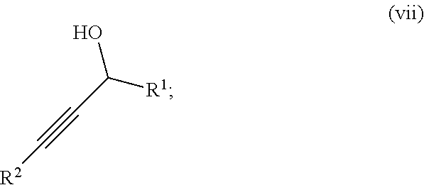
C(C#C[R2])([R1])O
